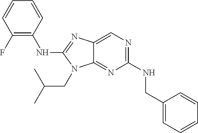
C1(NCC2=CC=CC=C2)=NC=C2C(=N1)N(CC(C)C)C(NC1=C(F)C=CC=C1)=N2
